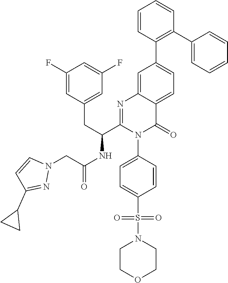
C1=C2C(=CC(C3=C(C4=CC=CC=C4)C=CC=C3)=C1)N=C(C(CC1=CC(F)=CC(F)=C1)NC(CN1C=CC(C3CC3)=N1)=O)N(C1=CC=C(S(N3CCOCC3)(=O)=O)C=C1)C2=O
